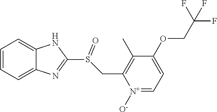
C12=CC=CC=C1N=C(S(CC1=C(C)C(OCC(F)(F)F)=CC=[N+]1[O-])=O)N2
